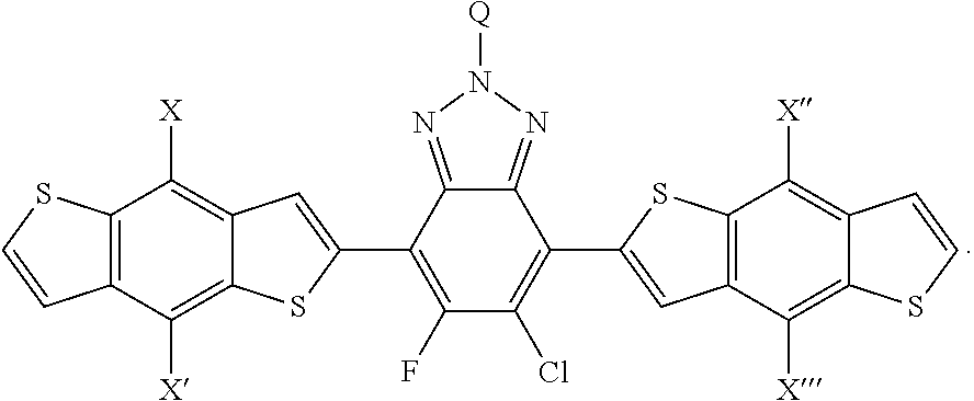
C12=C([X])C3=C(C([X])=C1SC(C1=C(F)C(Cl)=C(C4=CC5=C(S4)C([X])=C4C(=C5[X])SC=C4)C4=NN([Q])N=C14)=C2)C=CS3
